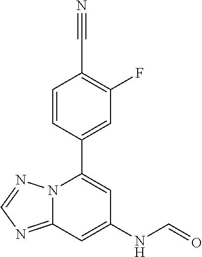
C1=CC(C2=CC(NC=O)=CC3=NC=NN23)=CC(F)=C1C#N
